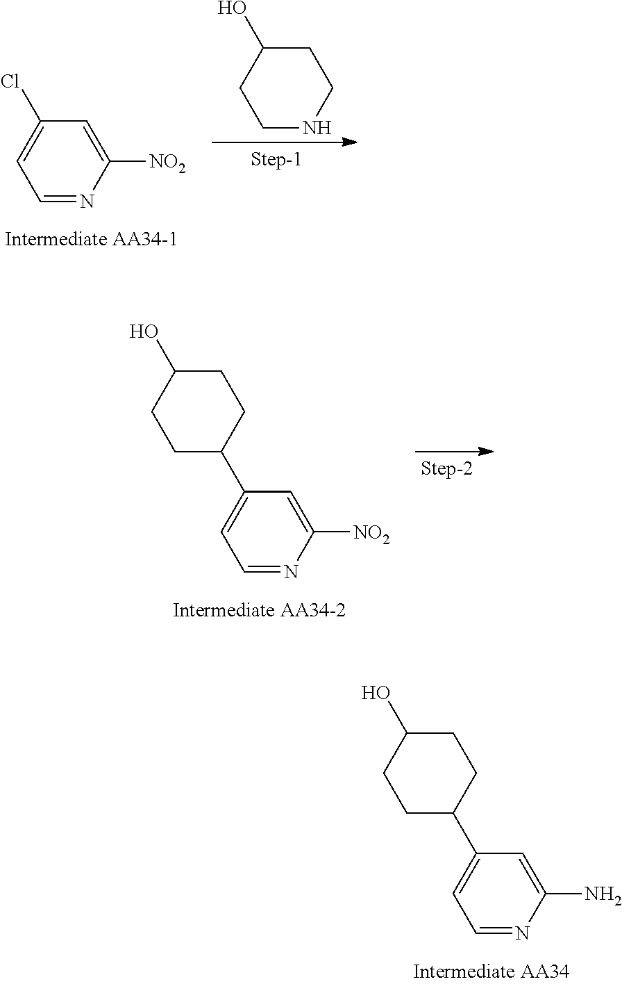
C1=NC([NO2])=CC(Cl)=C1.C1NCCC(O)C1.C1=NC([NO2])=CC(C2CCC(O)CC2)=C1.C1=NC(N)=CC(C2CCC(O)CC2)=C1
